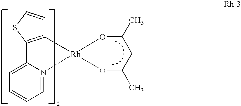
O1C(C)CC(C)O[Rh]12N1=CC=CC=C1C1=C2C=CS1
